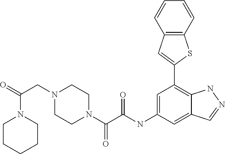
C1CCCCN1C(CN1CCN(C(=O)C(=O)NC2=CC(C3=CC4=C(S3)C=CC=C4)=C3C(=C2)C=NN3)CC1)=O
